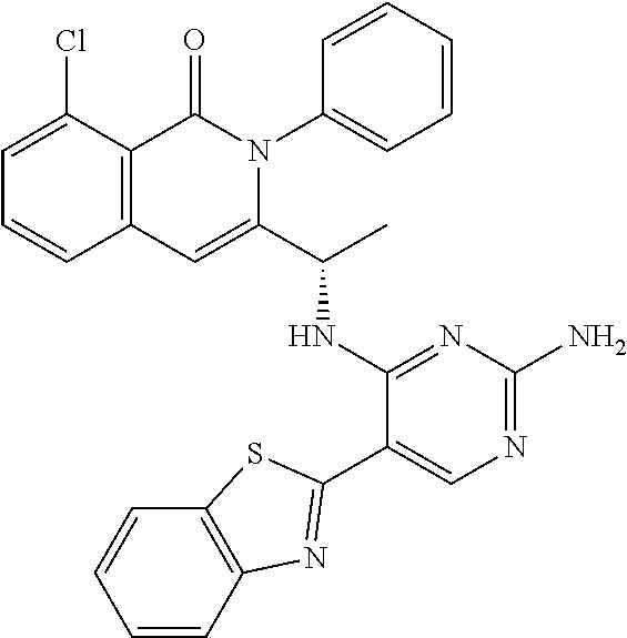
C1(Cl)=CC=CC2=C1C(=O)N(C1=CC=CC=C1)C(C(C)NC1=NC(N)=NC=C1C1=NC3=C(C=CC=C3)S1)=C2
